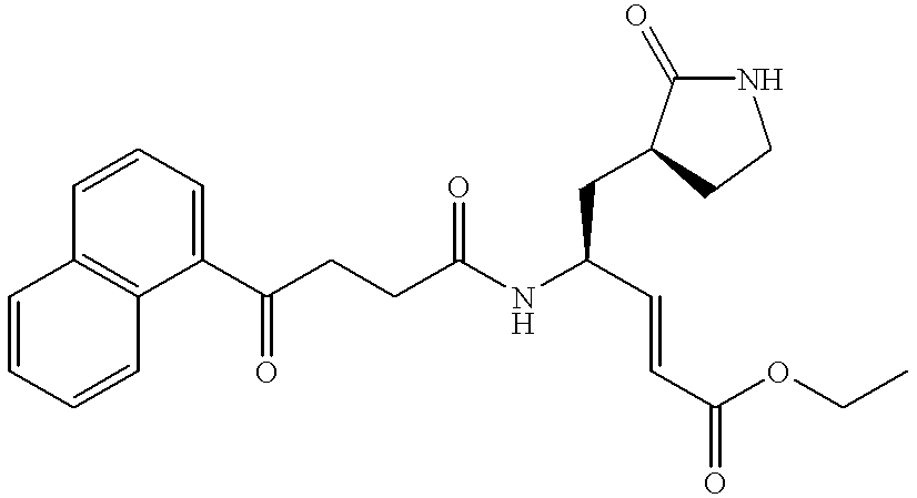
C1(C(CCC(NC(C=CC(OCC)=O)CC2C(=O)NCC2)=O)=O)=CC=CC2=C1C=CC=C2
